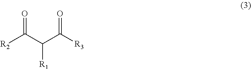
[R2]C(C(C([R3])=O)[R1])=O
